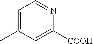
C1=C(C)C=C([COOH])N=C1
